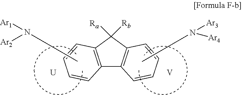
C12~C(C([Ra])([Rb])C3~C1C=CC=C3)C=CC=C2.[U].[V].CCCN([Ar1])[Ar2].CCCN([Ar3])[Ar4]
